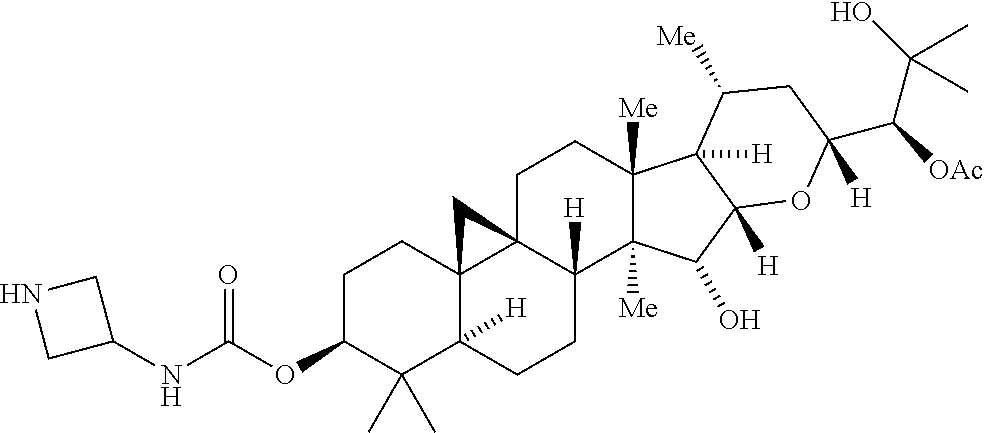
N(C(=O)OC1C(C)(C)C2([H])C3(CC1)C1(C([H])(CC2)C2([Me])C([Me])(CC1)C1([H])C([H])(C2O)OC(C(C(O)(C)C)[OAc])([H])CC1[Me])C3)C1CNC1
